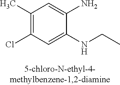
C1(C)=C(Cl)C=C(NCC)C(N)=C1
